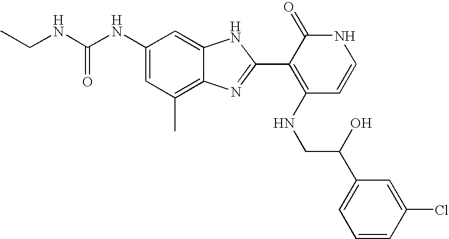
C1(C)=C2C(=CC(NC(NCC)=O)=C1)NC(C1=C(NCC(C3=CC=CC(Cl)=C3)O)C=CNC1=O)=N2
